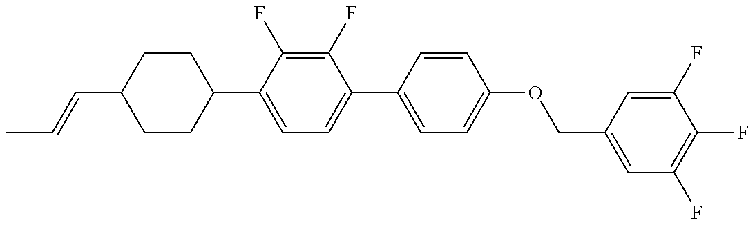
C1CC(C2=CC=C(C3=CC=C(OCC4=CC(F)=C(F)C(F)=C4)C=C3)C(F)=C2F)CCC1C=CC
